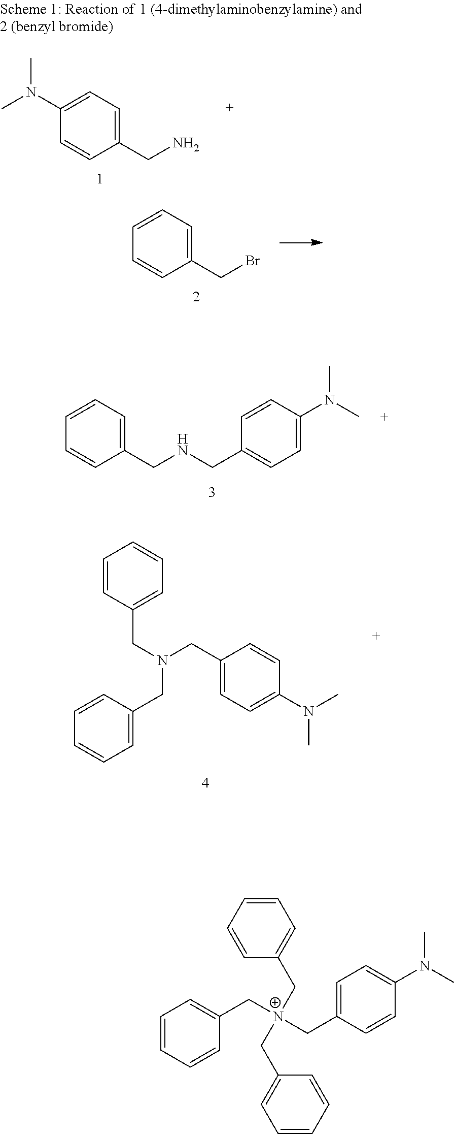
C1=CC(CN)=CC=C1N(C)C.C1=CC(CBr)=CC=C1.C1=CC(CNCC2=CC=C(N(C)C)C=C2)=CC=C1.C1=CC=C(CN(CC2=CC=CC=C2)CC2=CC=C(N(C)C)C=C2)C=C1.C1=CC(C[N+](CC2=CC=C(N(C)C)C=C2)(CC2=CC=CC=C2)CC2=CC=CC=C2)=CC=C1
